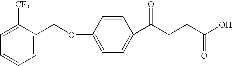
C1=CC=C(COC2=CC=C(C(CCC(O)=O)=O)C=C2)C([CF3])=C1
